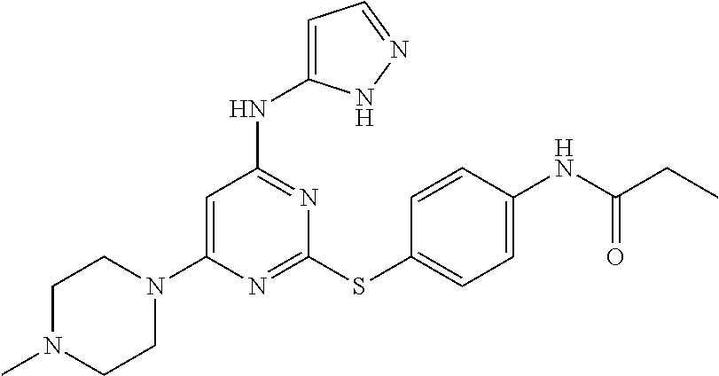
N1=C(SC2=CC=C(NC(CC)=O)C=C2)N=C(NC2=CC=NN2)C=C1N1CCN(C)CC1
